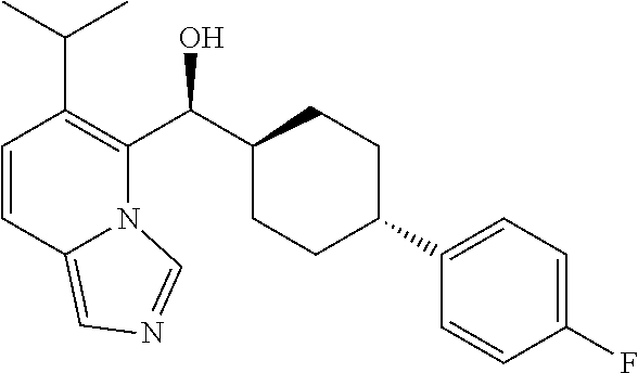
C1=CC2=CN=CN2C(C(C2CCC(C3=CC=C(F)C=C3)CC2)O)=C1C(C)C
